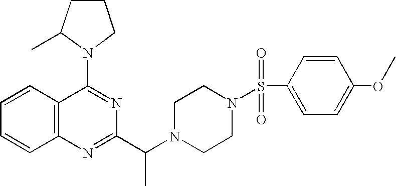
C1=CC2=C(C=C1)N=C(C(N1CCN(S(C3=CC=C(OC)C=C3)(=O)=O)CC1)C)N=C2N1CCCC1C
